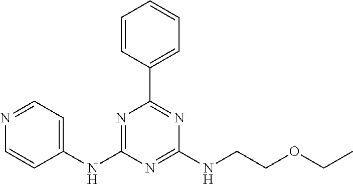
C1=CC(C2=NC(NCCOCC)=NC(NC3=CC=NC=C3)=N2)=CC=C1
